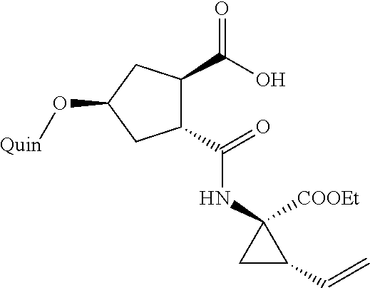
C1(C(NC2([COOEt])CC2C=C)=O)C(C(=O)O)CC(O[Quin])C1
